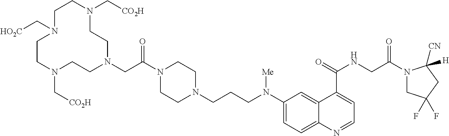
C1CN(C[CO2H])CCN(CC(N2CCN(CCCN(C3=CC=C4C(=C3)C(C(=O)NCC(N3CC(F)(F)CC3([CN])[H])=O)=CC=N4)[Me])CC2)=O)CCN(C[CO2H])CCN1C[HO2C]
